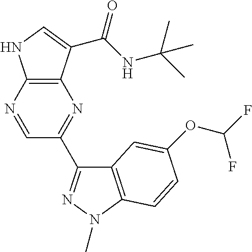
C12=C(C(C(NC(C)(C)C)=O)=CN1)N=C(C1=NN(C)C3=C1C=C(OC(F)F)C=C3)C=N2
